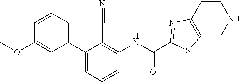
C1(C2=CC=CC(NC(=O)C3=NC4=C(CNCC4)S3)=C2C#N)=CC=CC(OC)=C1
